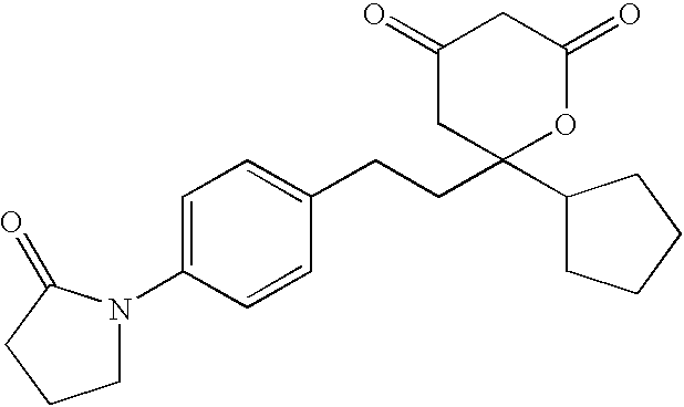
C1(=O)CC(C2CCCC2)(CCC2=CC=C(N3CCCC3=O)C=C2)OC(=O)C1
